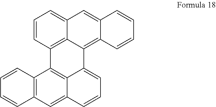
C1=CC2=C3C(=C1)C=C1C(=C3C3=CC=CC4=CC5=C(C2=C34)C=CC=C5)C=CC=C1
